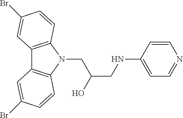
C12=C(N(CC(O)CNC3=CC=NC=C3)C3=C1C=C(Br)C=C3)C=CC(Br)=C2
